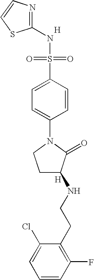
[H].N1=C(NS(=O)(=O)C2=CC=C(N3CCC(NCCC4=C(F)C=CC=C4Cl)C3=O)C=C2)SC=C1.[H]
